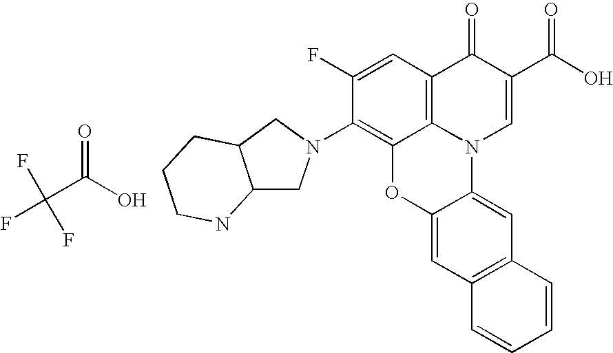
C1(F)=CC2=C3C(=C1N1CC4C(C1)CCCN4)OC1=CC4=C(C=C1N3C=C(C(O)=O)C2=O)C=CC=C4.O=C(O)C(F)(F)F
